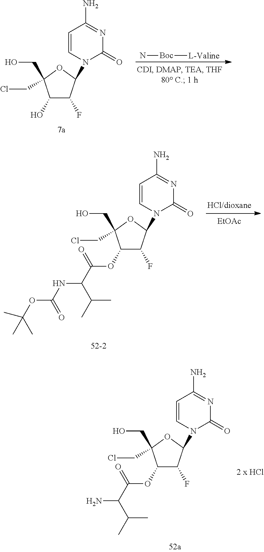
[EtOAc].C1(OC(C(C(C)C)NC(OC(C)(C)C)=O)=O)C(F)C(N2C(=O)N=C(N)C=C2)OC1(CO)CCl.C1(OC(C(C(C)C)N)=O)C(F)C(N2C(=O)N=C(N)C=C2)OC1(CO)CCl.C1(O)C(F)C(N2C(=O)N=C(N)C=C2)OC1(CO)CCl.N[Boc][L-Valine]
